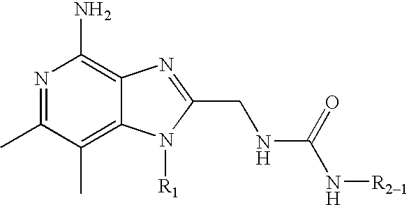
CC1=NC(N)=C2C(=C1C)N([R1])C(CNC(N[R21])=O)=N2
